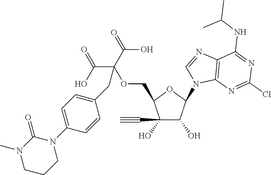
C1(O)(C#C)C(O)C(N2C3=C(N=C2)C(NC(C)C)=NC(Cl)=N3)OC1COC(C(=O)O)(C(=O)O)CC1=CC=C(N2C(=O)N(C)CCC2)C=C1
